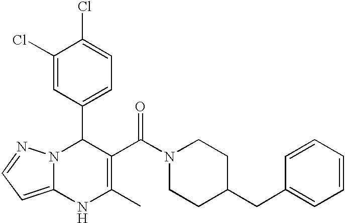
C1(Cl)=CC(C2N3C(=CC=N3)NC(C)=C2C(N2CCC(CC3=CC=CC=C3)CC2)=O)=CC=C1Cl
